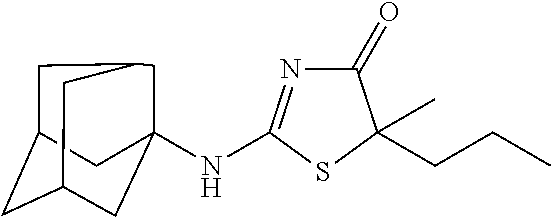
C1(=O)N=C(NC23CC4CC(CC(C2)C4)C3)SC1(CCC)C
